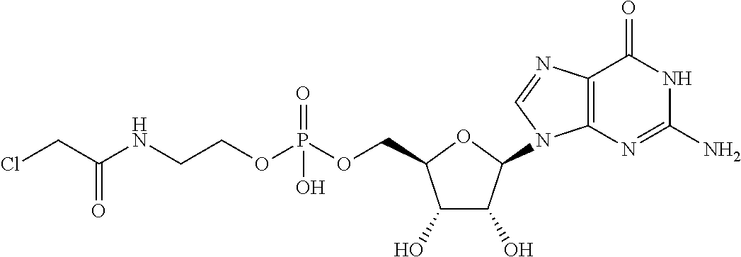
C1(O)C(O)C(N2C3=C(C(=O)NC(N)=N3)N=C2)OC1COP(OCCNC(CCl)=O)(=O)O
